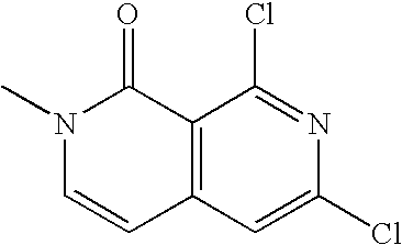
N1(C)C=CC2=C(C1=O)C(Cl)=NC(Cl)=C2
